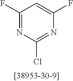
C1(F)=NC(Cl)=NC(F)=C1
